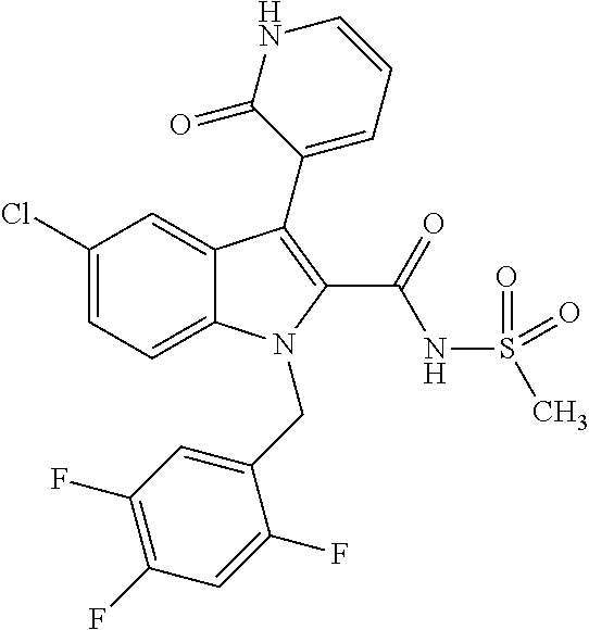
C1(Cl)=CC=C2C(=C1)C(C1=CC=CNC1=O)=C(C(NS(C)(=O)=O)=O)N2CC1=CC(F)=C(F)C=C1F
